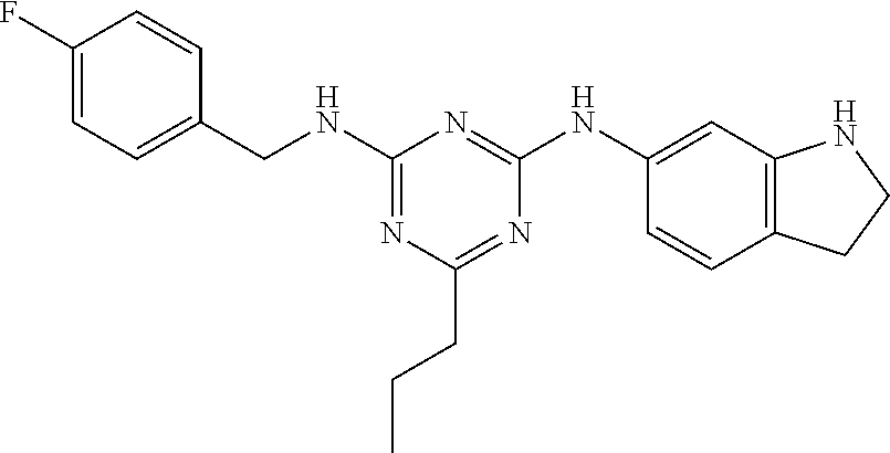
C1(NCC2=CC=C(F)C=C2)=NC(CCC)=NC(NC2=CC3=C(C=C2)CCN3)=N1
